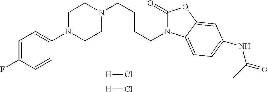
C1=C(F)C=CC(N2CCN(CCCCN3C(=O)OC4=CC(NC(=O)C)=CC=C34)CC2)=C1.[H]Cl.[H]Cl
